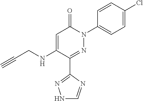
C1=C(NCC#C)C(C2=NNC=N2)=NN(C2=CC=C(Cl)C=C2)C1=O
